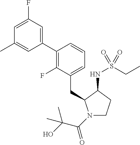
C(C1=CC=CC(C2=CC(F)=CC(C)=C2)=C1F)C1N(C(C(O)(C)C)=O)CCC1NS(CC)(=O)=O
